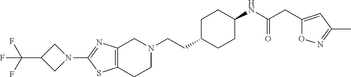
C12=C(CCN(CCC3CCC(NC(CC4=CC(C)=NO4)=O)CC3)C1)SC(N1CC(C(F)(F)F)C1)=N2
